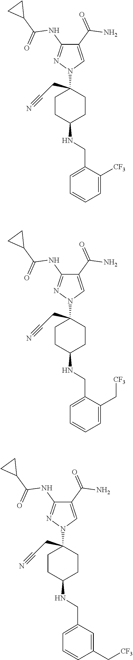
C1(C(=O)N)=CN(C2(CC#N)CCC(NCC3=CC=CC=C3[CF3])CC2)N=C1NC(C1CC1)=O.C1(C(=O)N)=CN(C2(CC#N)CCC(NCC3=CC=CC=C3C[CF3])CC2)N=C1NC(C1CC1)=O.C1(C(=O)N)=CN(C2(CC#N)CCC(NCC3=CC=CC(C[CF3])=C3)CC2)N=C1NC(C1CC1)=O
